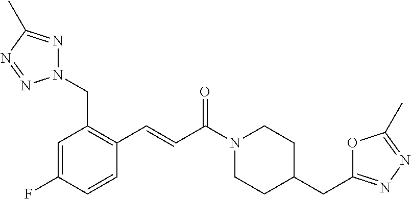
N1(CC2=C(C=CC(N3CCC(CC4=NN=C(C)O4)CC3)=O)C=CC(F)=C2)N=C(C)N=N1
